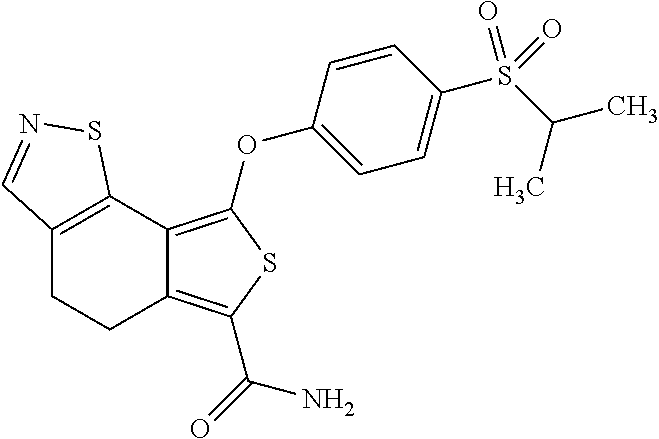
C12=C(C3=C(OC4=CC=C(S(C(C)C)(=O)=O)C=C4)SC(C(=O)N)=C3CC1)SN=C2
